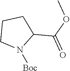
N1([Boc])C(C(OC)=O)CCC1
